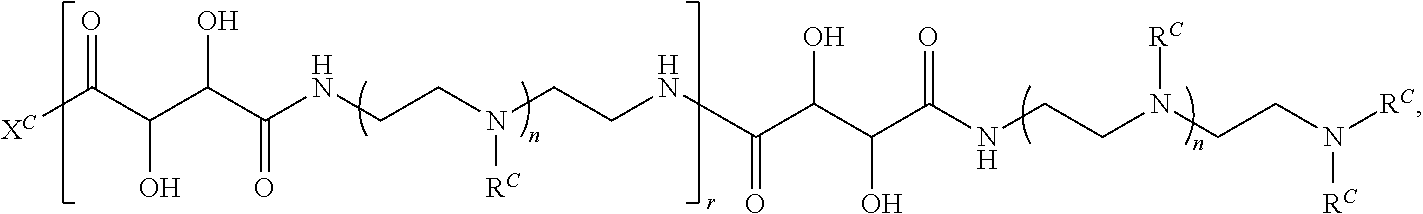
[XC]C(C(C(C(NCCN(CCNC(C(C(C(NCCN(CCN([RC])[RC])[RC])=O)O)O)=O)[RC])=O)O)O)=O
